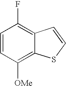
C1=CC([OMe])=C2C(=C1F)C=CS2
